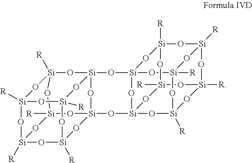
[Si]123O[Si]4([R])O[Si]5([R])O[Si]6([R])O[Si]([R])(O4)O[Si](O1)(O[Si]([R])(O[Si]([R])(O2)O5)O6)O[Si]12O[Si]4([R])O[Si]5([R])O[Si](O1)(O[Si]1([R])O[Si]([R])(O5)O[Si]([R])(O4)O[Si]([R])(O1)O2)O3
